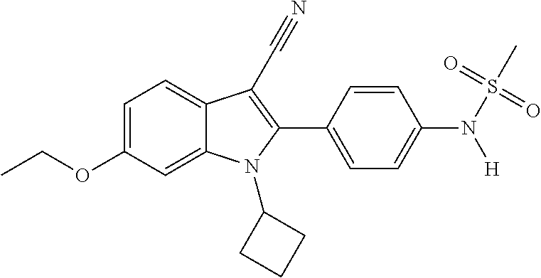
C1=C(OCC)C=C2C(=C1)C(C#N)=C(C1=CC=C(N(S(C)(=O)=O)[H])C=C1)N2C1CCC1
